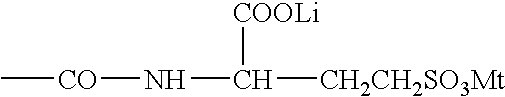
C[CO]NC([CH2CH2SO3Mt])[COOLi]
